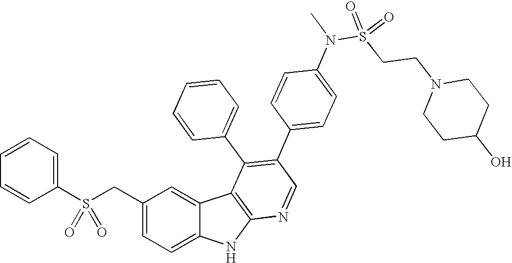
C(C1=CC=C2C(=C1)C1=C(N2)N=CC(C2=CC=C(N(S(CCN3CCC(O)CC3)(=O)=O)C)C=C2)=C1C1=CC=CC=C1)S(C1=CC=CC=C1)(=O)=O
